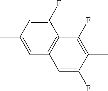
C1(F)=CC(C)=CC2=C1C(F)=C(C)C(F)=C2
